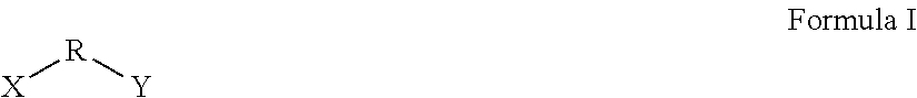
[X][R][Y]
